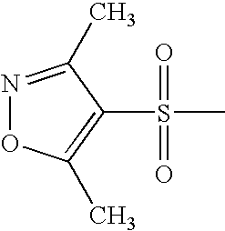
N1=C(C)C(S(=O)(=O)C)=C(C)O1
